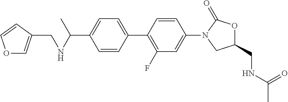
C1=CC(C2=C(F)C=C(N3CC(CNC(C)=O)OC3=O)C=C2)=CC=C1C(C)NCC1=COC=C1
